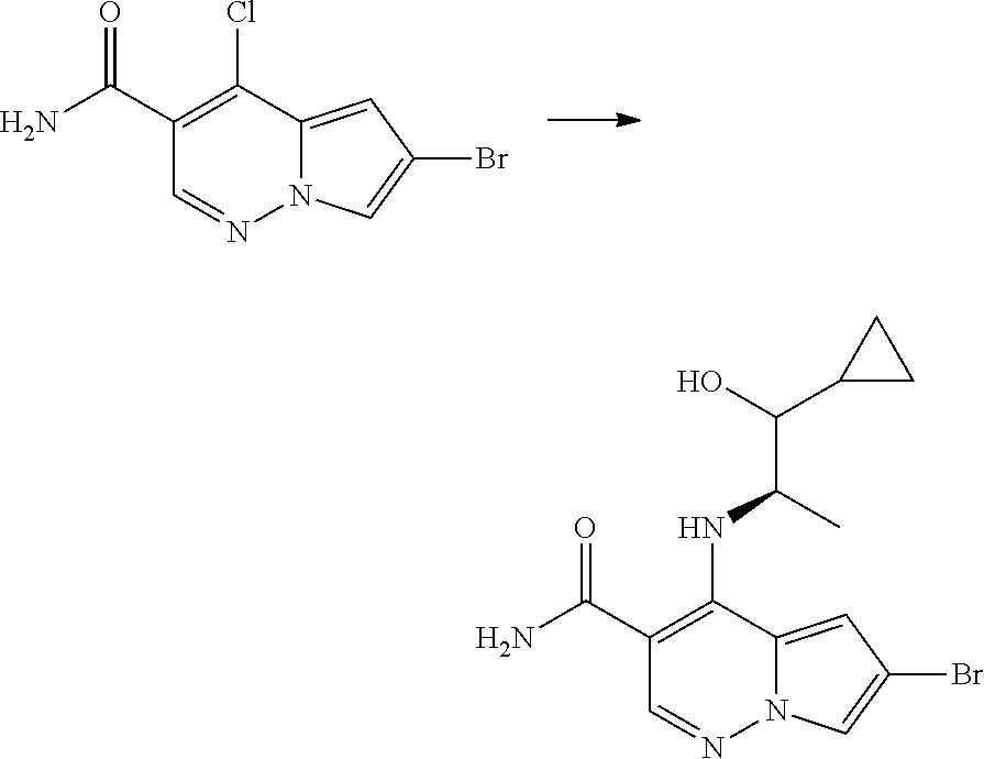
ClC1=C(C(=O)N)C=NN2C1=CC(Br)=C2.OC(C1CC1)C(C)NC1=C(C(=O)N)C=NN2C1=CC(Br)=C2
